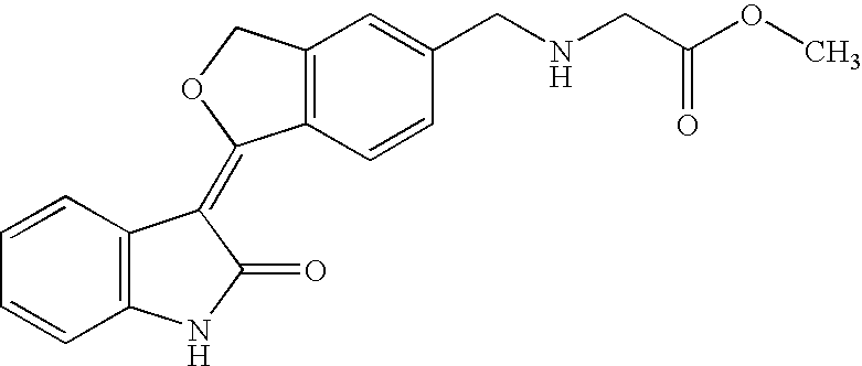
C1=CC2=C(C=C1)NC(=O)C2=C1C2=C(CO1)C=C(CNCC(OC)=O)C=C2
